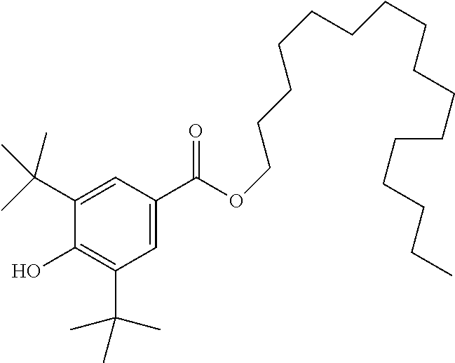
C1=C(C(OCCCCCCCCCCCCCCCC)=O)C=C(C(C)(C)C)C(O)=C1C(C)(C)C
